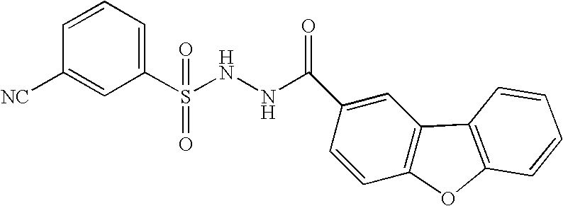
C1(S(NNC(C2=CC3=C(C=C2)OC2=C3C=CC=C2)=O)(=O)=O)=CC=CC([NC])=C1
